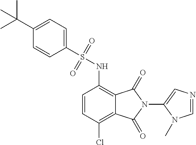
C1(S(NC2=C3C(=C(Cl)C=C2)C(=O)N(C2=CN=CN2C)C3=O)(=O)=O)=CC=C(C(C)(C)C)C=C1
